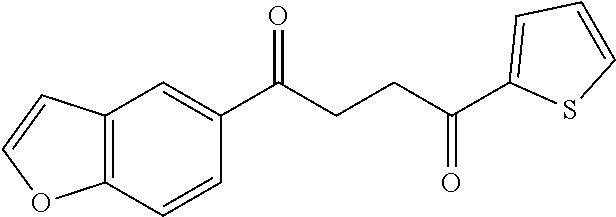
C1(C(CCC(C2=CC=CS2)=O)=O)=CC2=C(C=C1)OC=C2
